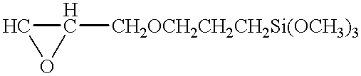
C1OC1[CH2OCH2CH2CH2Si(OCH3)3]
